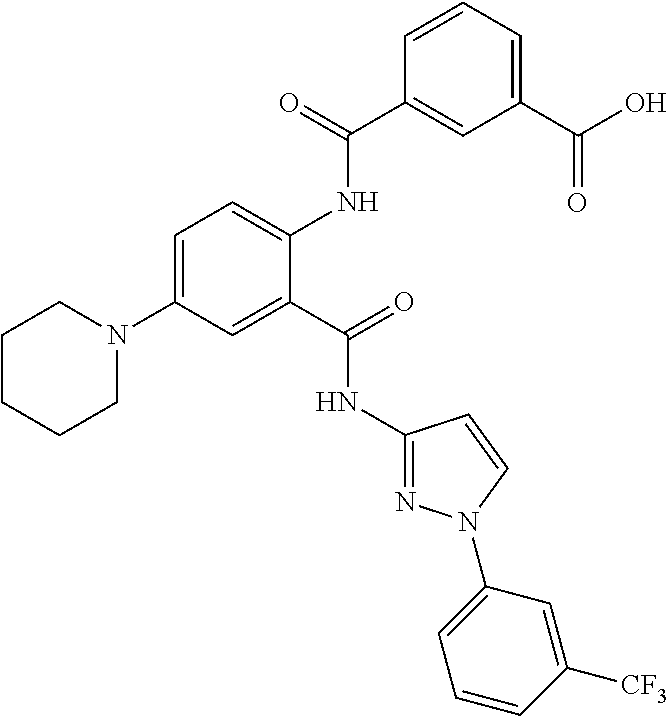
C1=C(N2CCCCC2)C=C(C(=O)NC2=NN(C3=CC=CC([CF3])=C3)C=C2)C(NC(C2=CC(C(O)=O)=CC=C2)=O)=C1
